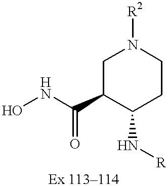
ONC(=O)C1C(N[R])CCN([R2])C1
